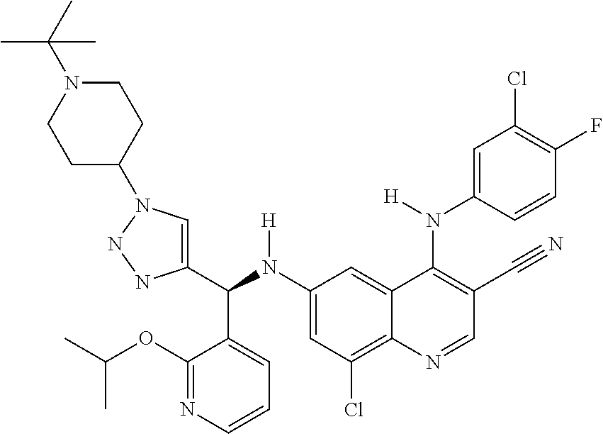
C1(N(C(C2=CN(C3CCN(C(C)(C)C)CC3)NN2)C2=CC=CN=C2OC(C)C)[H])=CC(Cl)=C2C(=C1)C(N(C1=CC(Cl)=C(F)C=C1)[H])=C(C#N)C=N2
